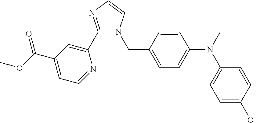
C1(C2=CC(C(=O)OC)=CC=N2)=NC=CN1CC1=CC=C(N(C)C2=CC=C(OC)C=C2)C=C1
